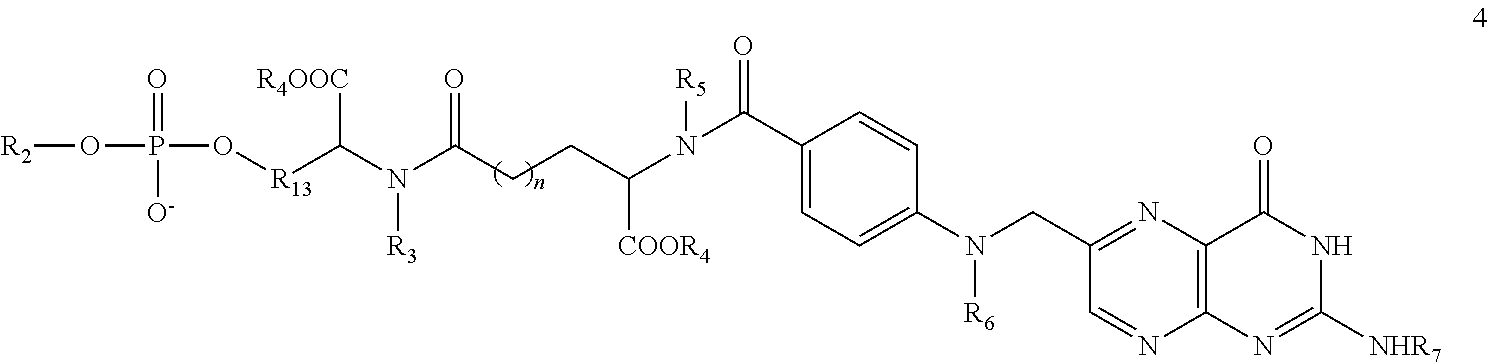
[R2]OP(=O)([O-])O[R13]C(N(C(CCC(N([R5])C(C1=CC=C(N(CC2=NC3=C(N=C2)N=C([NHR7])NC3=O)[R6])C=C1)=O)[COOR4])=O)[R3])[R4OOC]
